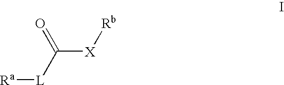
[Ra][L]C([X][Rb])=O
